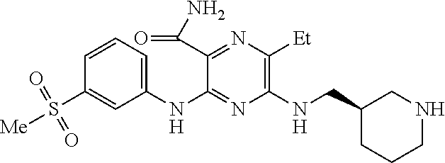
C1(NC2=NC(NCC3CCCNC3)=C([Et])N=C2C(N)=O)=CC=CC(S([Me])(=O)=O)=C1
